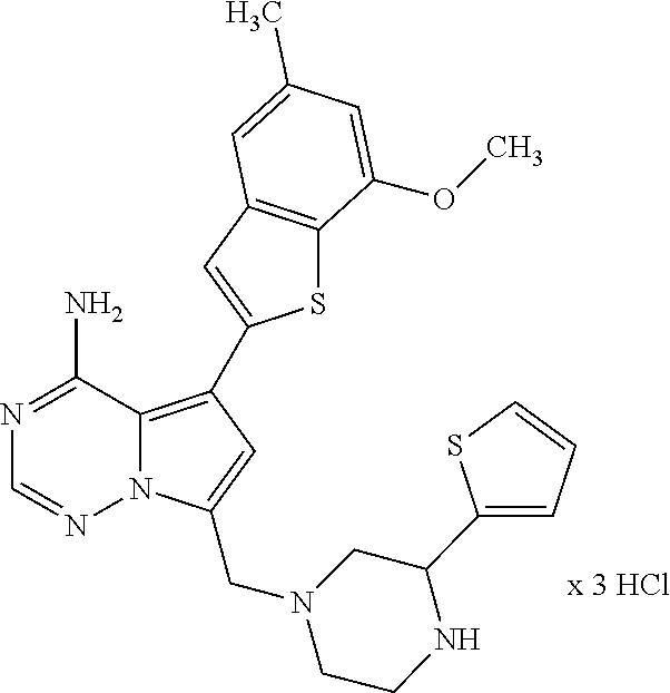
S1C2=C(C=C1C1=C3N(N=CN=C3N)C(CN3CC(C4=CC=CS4)NCC3)=C1)C=C(C)C=C2OC
